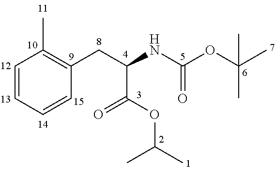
C1(CC(NC(OC(C)(C)C)=O)C(OC(C)C)=O)=C(C)C=CC=C1
